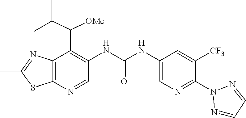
C1(C)=NC2=C(S1)N=CC(NC(=O)NC1=CN=C(N3N=CC=N3)C([CF3])=C1)=C2C([OMe])C(C)C
